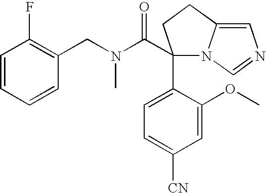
C1=C(OC)C(C2(C(N(CC3=C(F)C=CC=C3)C)=O)N3C(=CN=C3)CC2)=CC=C1[CN]
